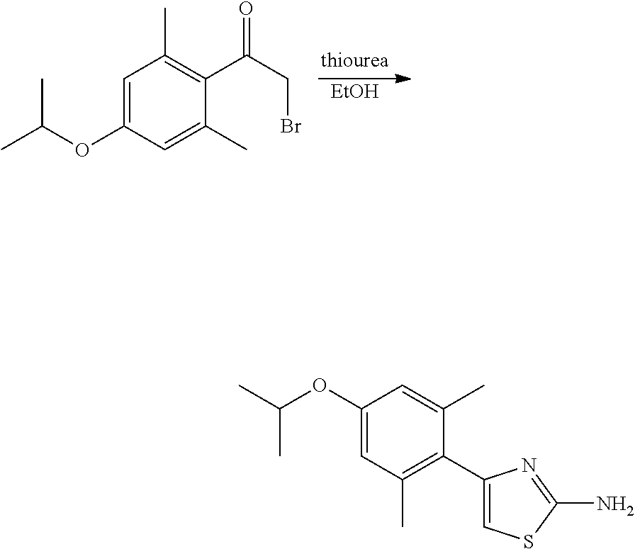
[EtOH].C1(C)=CC(OC(C)C)=CC(C)=C1C(CBr)=O.O(C1=CC(C)=C(C2=CSC(N)=N2)C(C)=C1)C(C)C
